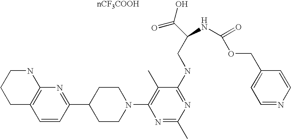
[nCF3COOH].C1=CC(C2CCN(C3=C(C)C(NCC(C(=O)O)NC(=O)OCC4=CC=NC=C4)=NC(C)=N3)CC2)=NC2=C1CCCN2
